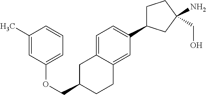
C1(OCC2CC3=CC=C(C4CCC(N)(CO)C4)C=C3CC2)=CC=CC(C)=C1
